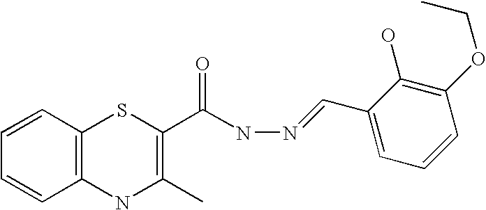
C12=C(C=CC=C1)SC(C(NN=CC1=CC=CC(OCC)=C1O)=O)=C(C)N2
